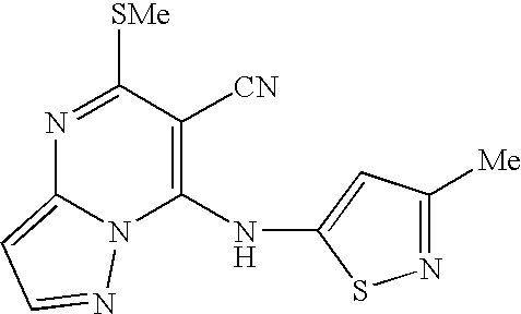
N1=C([SMe])C([CN])=C(NC2=CC([Me])=NS2)N2C1=CC=N2
